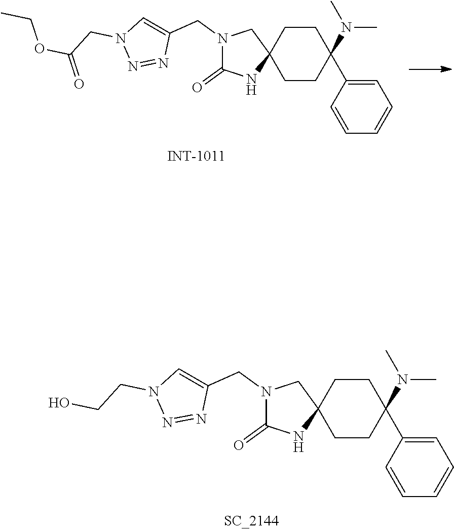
N1(CC2=CN(CCO)N=N2)C(=O)NC2(C1)CCC(N(C)C)(C1=CC=CC=C1)CC2.N1(CC2=CN(CC(OCC)=O)N=N2)C(=O)NC2(C1)CCC(N(C)C)(C1=CC=CC=C1)CC2
